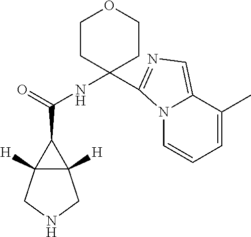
C12([H])C([H])(CNC1)C2C(=O)NC1(C2=NC=C3N2C=CC=C3C)CCOCC1
